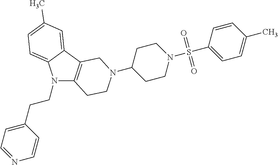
N1(CCC2=CC=NC=C2)C2=C(C3=CC(C)=CC=C13)CN(C1CCN(S(C3=CC=C(C)C=C3)(=O)=O)CC1)CC2
